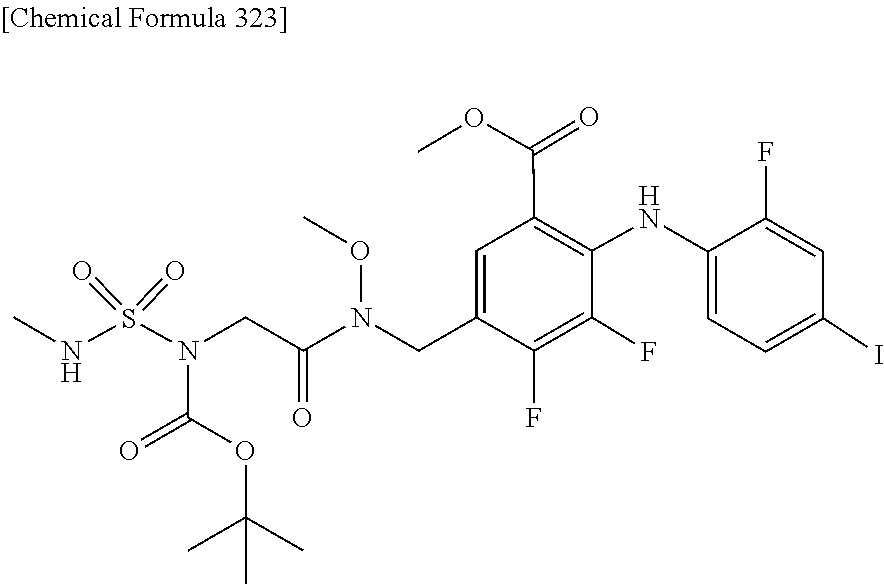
CON(CC1=CC(C(OC)=O)=C(NC2=CC=C(I)C=C2F)C(F)=C1F)C(=O)CN(C(=O)OC(C)(C)C)S(=O)(=O)NC
